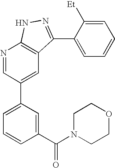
N1=CC(C2=CC=CC(C(N3CCOCC3)=O)=C2)=CC2=C1NN=C2C1=CC=CC=C1[Et]
